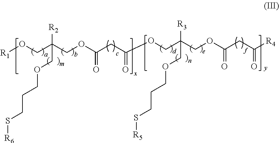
[R1]OCC(COC(CC(OCC(COC(CC([R4])=O)=O)([R3])COCCCS[R5])=O)=O)([R2])COCCCS[R6]
